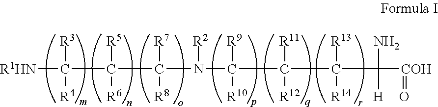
[R1HN]C(C(C(N(C(C(C(C(N)([H])[COH]=O)([R13])[R14])([R11])[R12])([R9])[R10])[R2])([R8])[R7])([R6])[R5])([R3])[R4]
